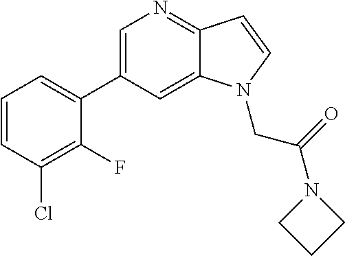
C1=C(C2=CC=CC(Cl)=C2F)C=C2C(=N1)C=CN2CC(N1CCC1)=O
